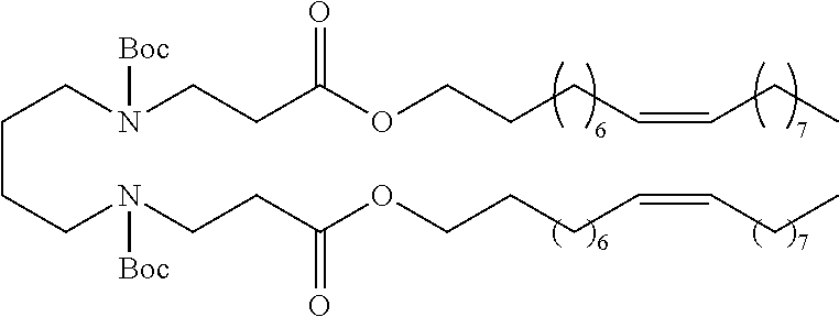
C(CCN(CCC(OCCCC=CCC)=O)[Boc])CN(CCC(OCCCC=CCC)=O)[Boc]
